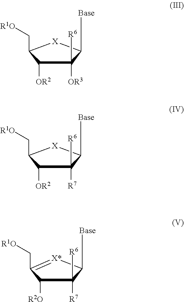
[Base]C1C([OR3])([R6])C([OR2])C(C[R1O])[X]1.[Base]C1C([R7])([R6])C([OR2])C(C[R1O])[X]1.[Base]C1C([R7])([R6])C([R2O])C(C[R1O])=[X*]1
